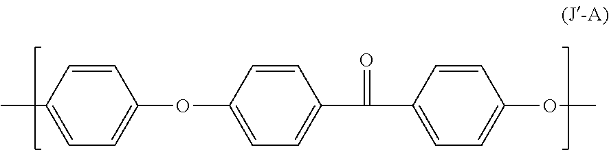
C1=CC(C)=CC=C1OC1=CC=C(C(C2=CC=C(OC)C=C2)=O)C=C1
